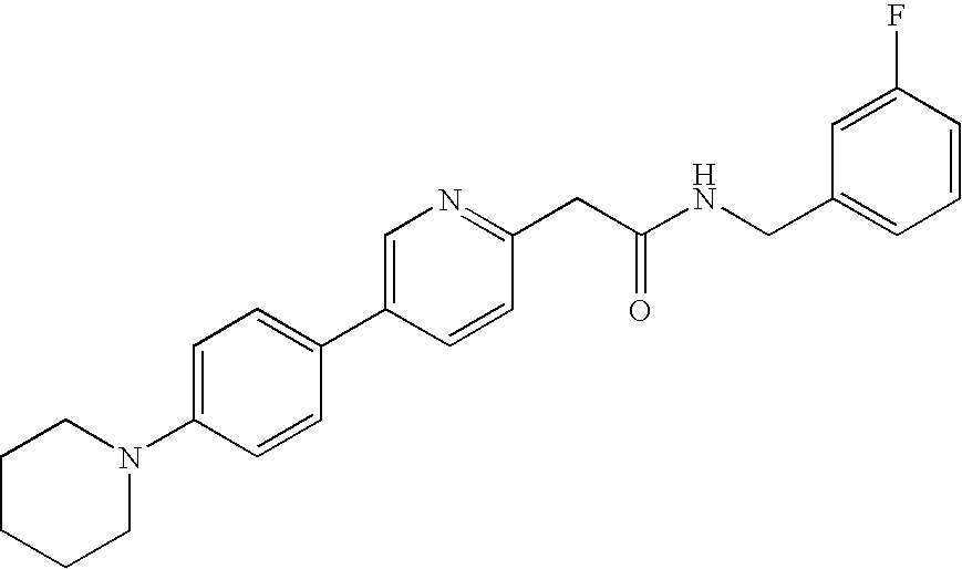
C1(N2CCCCC2)=CC=C(C2=CN=C(CC(NCC3=CC=CC(F)=C3)=O)C=C2)C=C1
